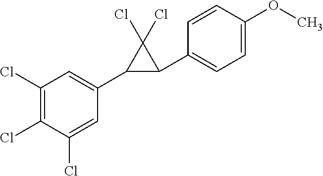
C1(C2=CC(Cl)=C(Cl)C(Cl)=C2)C(C2=CC=C(OC)C=C2)C1(Cl)Cl
